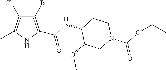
C1(Br)=C(C(NC2CCN(C(OCC)=O)CC2OC)=O)NC(C)=C1Cl
